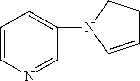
C1=CN=CC(N2CCC=C2)=C1
